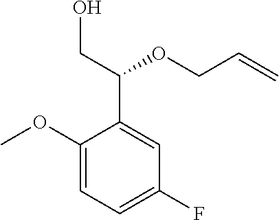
C1(OC)=CC=C(F)C=C1C(CO)OCC=C
